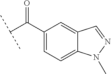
C(C(C1=CC=C2C(=C1)C=NN2C)=O)(C)C
